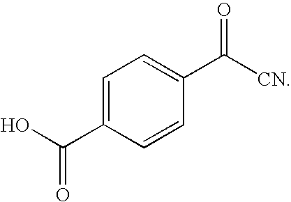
C1=C(C(O)=O)C=CC(C([CN])=O)=C1
